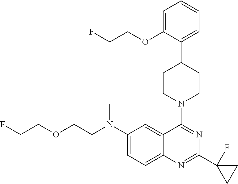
C12=CC=C(N(CCOCCF)C)C=C1C(N1CCC(C3=CC=CC=C3OCCF)CC1)=NC(C1(F)CC1)=N2
